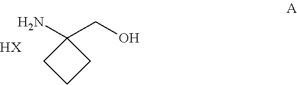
C1(CO)(N)CCC1.[HX]
